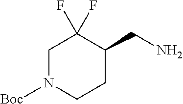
C1N([Boc])CCC(CN)C1(F)F
